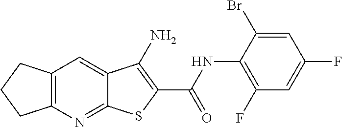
C12=C(N=C3C(=C1)C(N)=C(C(NC1=C(F)C=C(F)C=C1Br)=O)S3)CCC2
